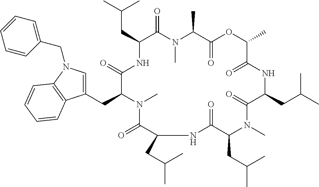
C(C1C(=O)N(C)C(C)C(=O)OC(C)C(=O)NC(CC(C)C)C(=O)N(C)C(CC(C)C)C(=O)NC(CC(C)C)C(=O)N(C)C(CC2=CN(CC3=CC=CC=C3)C3=C2C=CC=C3)C(=O)N1)C(C)C
